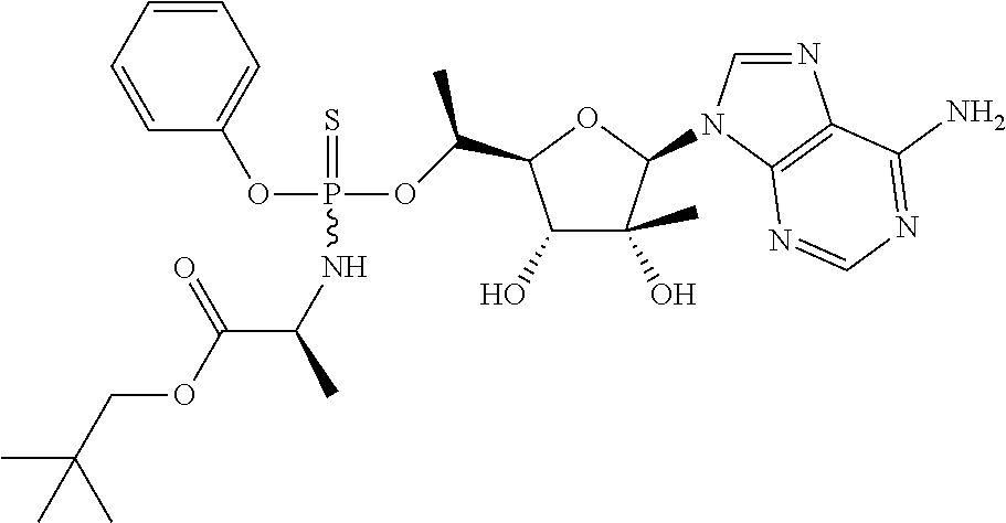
C1(O)C(O)(C)C(N2C=NC3=C2N=CN=C3N)OC1C(OP(OC1=CC=CC=C1)(=S)NC(C)C(OCC(C)(C)C)=O)C
